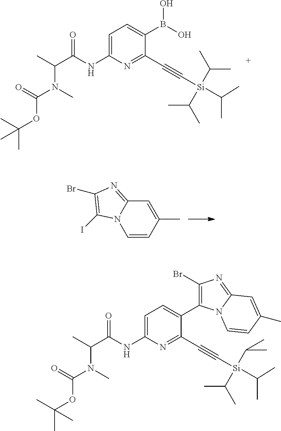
C1=C(NC(C(C)N(C)C(=O)OC(C)(C)C)=O)N=C(C#C[Si](C(C)C)(C(C)C)C(C)C)C(B(O)O)=C1.C1=CC(C)=CC2=NC(Br)=C(I)N12.C1=C(NC(C(C)N(C)C(=O)OC(C)(C)C)=O)N=C(C#C[Si](C(C)C)(C(C)C)C(C)C)C(C2=C(Br)N=C3N2C=CC(C)=C3)=C1
